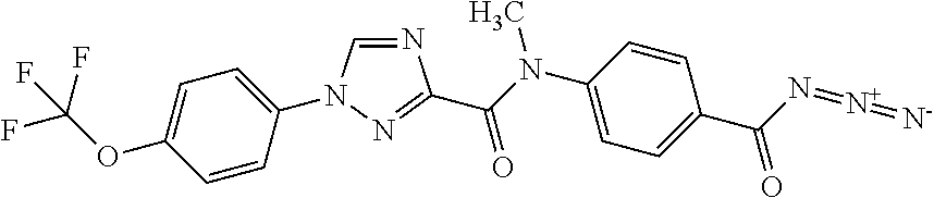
C1=CC(N2C=NC(C(N(C3=CC=C(C(N=[N+]=[N-])=O)C=C3)C)=O)=N2)=CC=C1OC(F)(F)F
